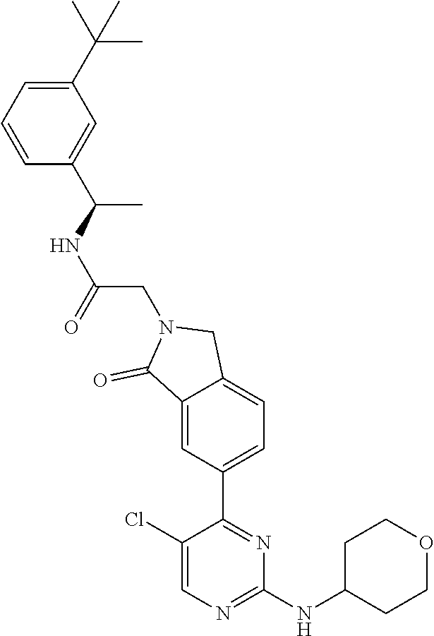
C1(Cl)=CN=C(NC2CCOCC2)N=C1C1=CC=C2C(=C1)C(=O)N(CC(NC(C)C1=CC(C(C)(C)C)=CC=C1)=O)C2
